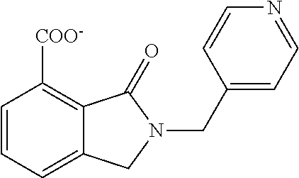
C1=CC=C2C(=C1[COO-])C(=O)N(CC1=CC=NC=C1)C2
